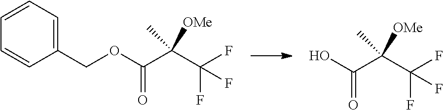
OC(=O)C(C(F)(F)F)([OMe])C.O(C(=O)C(C(F)(F)F)([OMe])C)CC1=CC=CC=C1
